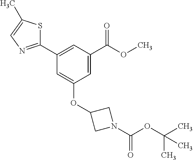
C1=C(C(OC)=O)C=C(C2=NC=C(C)S2)C=C1OC1CN(C(OC(C)(C)C)=O)C1
